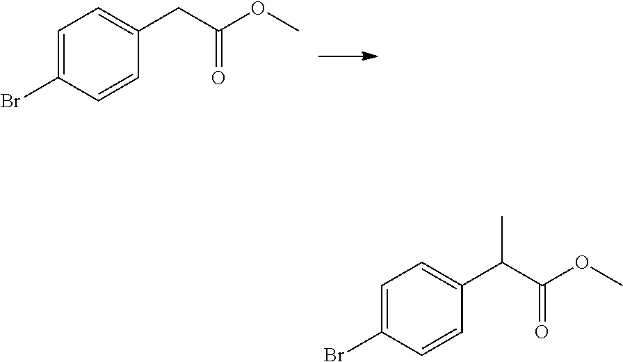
C1=C(Br)C=CC(CC(=O)OC)=C1.C1=C(Br)C=CC(C(C(=O)OC)C)=C1
